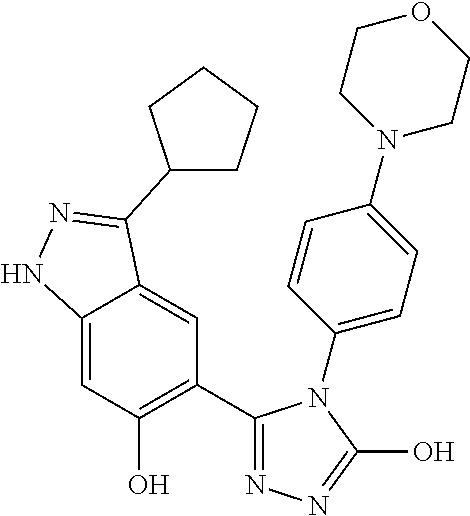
C12=CC(O)=C(C3=NN=C(O)N3C3=CC=C(N4CCOCC4)C=C3)C=C1C(C1CCCC1)=NN2
